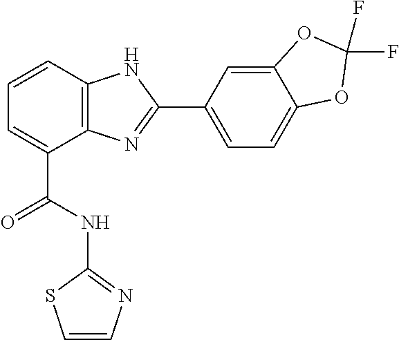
C1=CC2=C(C(C(NC3=NC=CS3)=O)=C1)N=C(C1=CC=C3C(=C1)OC(F)(F)O3)N2
